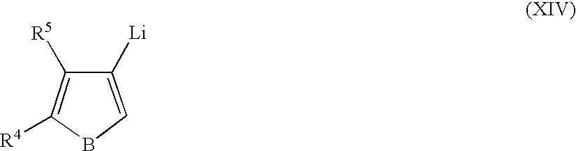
C1=C([Li])C([R5])=C([R4])B1
